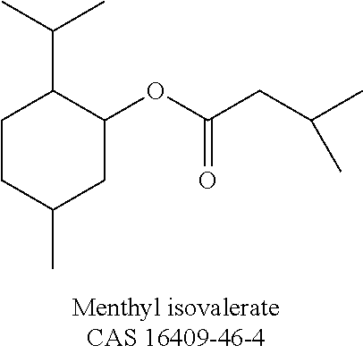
C1CC(C)CC(OC(CC(C)C)=O)C1C(C)C
